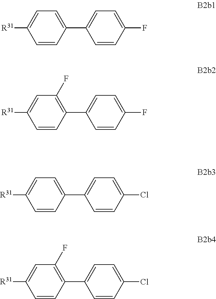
C1=C(C2=CC=C(F)C=C2)C=CC([R31])=C1.C1(F)=C(C2=CC=C(F)C=C2)C=CC([R31])=C1.C1=C(C2=CC=C(Cl)C=C2)C=CC([R31])=C1.C1(F)=C(C2=CC=C(Cl)C=C2)C=CC([R31])=C1
